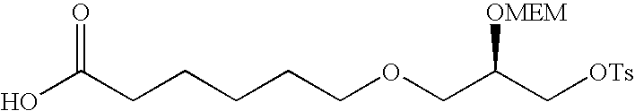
OC(CCCCCOCC(C[OTs])[OMEM])=O
